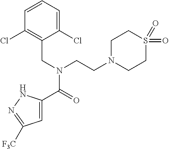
C1=C(C(=O)N(CC2=C(Cl)C=CC=C2Cl)CCN2CCS(=O)(=O)CC2)NN=C1[F3C]
